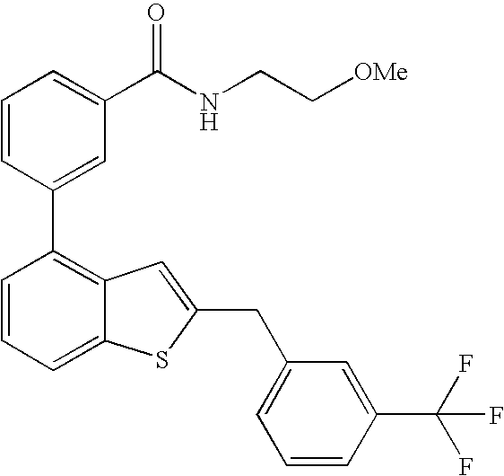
C1=CC(C2=C3C(=CC=C2)SC(CC2=CC=CC(C(F)(F)F)=C2)=C3)=CC(C(NCC[OMe])=O)=C1
